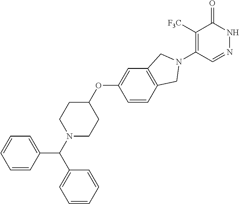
C12=C(C=C(OC3CCN(C(C4=CC=CC=C4)C4=CC=CC=C4)CC3)C=C1)CN(C1=C([F3C])C(=O)NN=C1)C2
